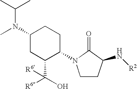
C1(N2CCC(N[R2])C2=O)CCC(N(C)C(C)C)CC1C(O)([R6])[R6]
